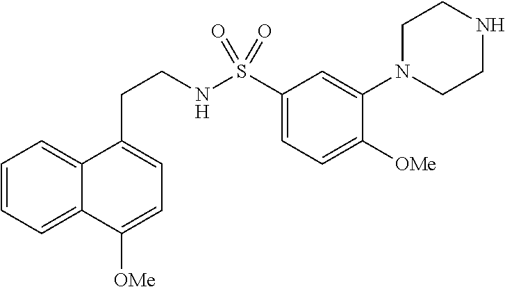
C1=CC=C2C(=C1)C(CCNS(C1=CC=C([OMe])C(N3CCNCC3)=C1)(=O)=O)=CC=C2[OMe]
